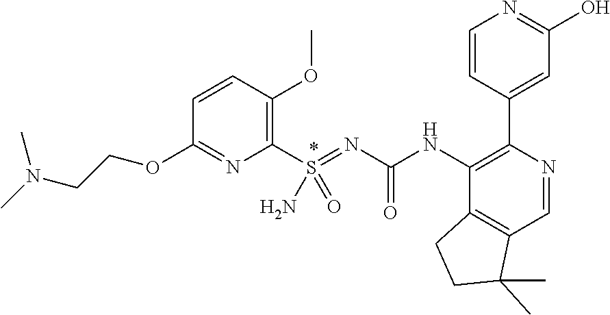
C1(C2=CC(O)=NC=C2)=C(NC(N=S(C2=C(OC)C=CC(OCCN(C)C)=N2)(=O)N)=O)C2=C(C=N1)C(C)(C)CC2
